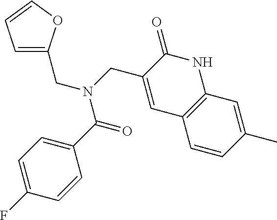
C1=C(CN(C(C2=CC=C(F)C=C2)=O)CC2=CC3=C(NC2=O)C=C(C)C=C3)OC=C1
